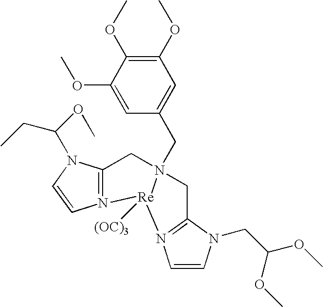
C1(OC)=C(OC)C(OC)=CC(CN23CC4=N(C=CN4C(CC)OC)[Re]2([(OC)3])N2=C(C3)N(CC(OC)OC)C=C2)=C1
